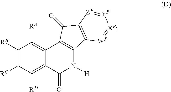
C1([RB])=C([RC])C([RD])=C2C(=C1[RA])C1=C(N([H])C2=O)C2=C(C1=O)[ZP]=[YP][XP]=[WP]2
